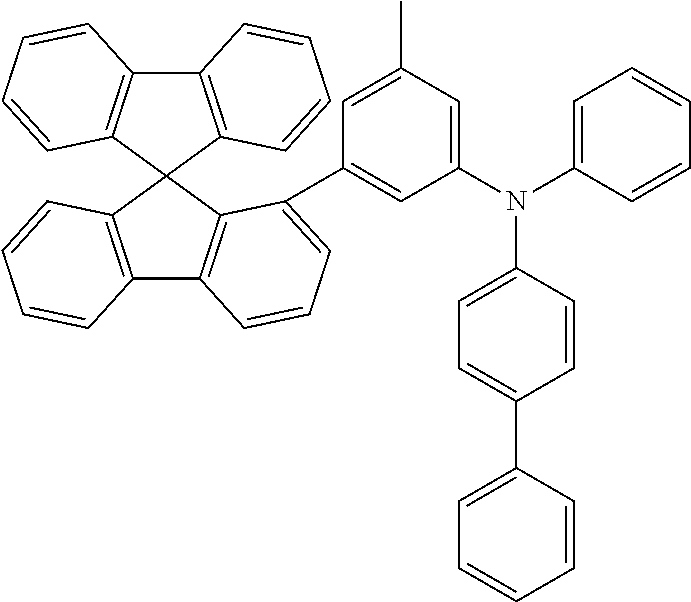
C12=C(C3(C4=C1C=CC=C4C1=CC(N(C4=CC=CC=C4)C4=CC=C(C5=CC=CC=C5)C=C4)=CC(C)=C1)C1=C(C4=C3C=CC=C4)C=CC=C1)C=CC=C2
